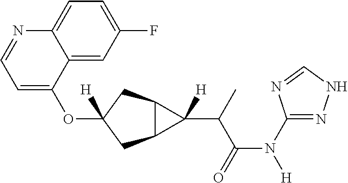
O(C1([H])CC2C(C1)C2(C(C(N([H])C1=NNC=N1)=O)C)[H])C1=CC=NC2=CC=C(F)C=C12
